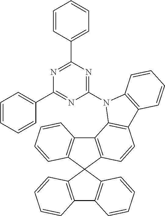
C1=CC=CC(C2=NC(N3C4=C(C=CC5=C4C4=C(C56C5=C(C7=C6C=CC=C7)C=CC=C5)C=CC=C4)C4=C3C=CC=C4)=NC(C3=CC=CC=C3)=N2)=C1
